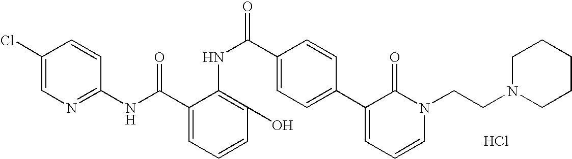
C1(NC(C2=CC=CC(O)=C2NC(C2=CC=C(C3=CC=CN(CCN4CCCCC4)C3=O)C=C2)=O)=O)=NC=C(Cl)C=C1.Cl
